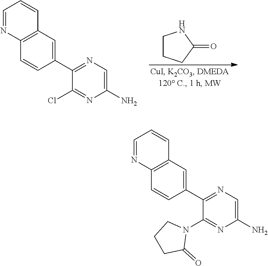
C1CCC(=O)N1.N1=C(C2=CC3=C(C=C2)N=CC=C3)C(Cl)=NC(N)=C1.N1=C(C2=CC3=C(C=C2)N=CC=C3)C(N2CCCC2=O)=NC(N)=C1
